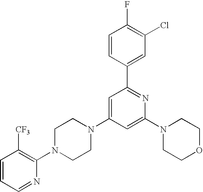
C1=CC(C2=NC(N3CCOCC3)=CC(N3CCN(C4=C([CF3])C=CC=N4)CC3)=C2)=CC(Cl)=C1F
